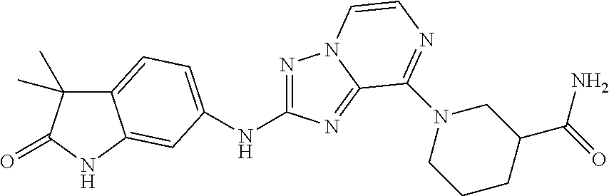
C12=CC=C(NC3=NN4C(=N3)C(N3CC(C(N)=O)CCC3)=NC=C4)C=C1NC(=O)C2(C)C
